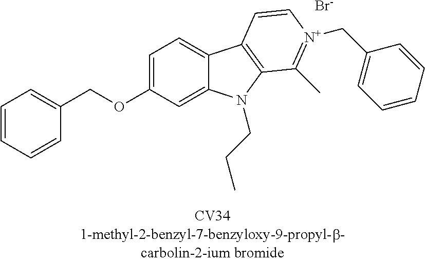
C1=CC=CC(COC2=CC=C3C(=C2)N(CCC)C2=C3C=C[N+](CC3=CC=CC=C3)=C2C)=C1.[Br-]
